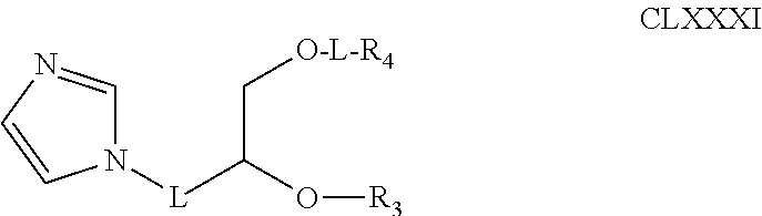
N1([L]C(O[R3])C[O-L-R4])C=NC=C1
